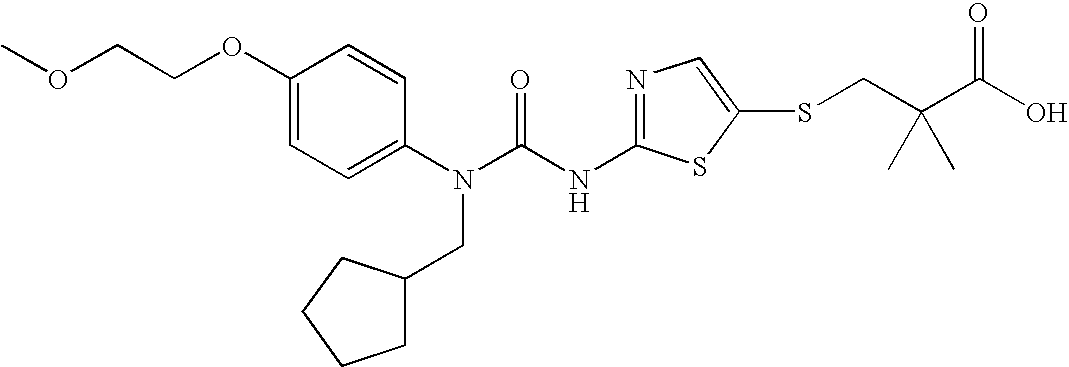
C1(OCCOC)=CC=C(N(C(NC2=NC=C(SCC(C(O)=O)(C)C)S2)=O)CC2CCCC2)C=C1
